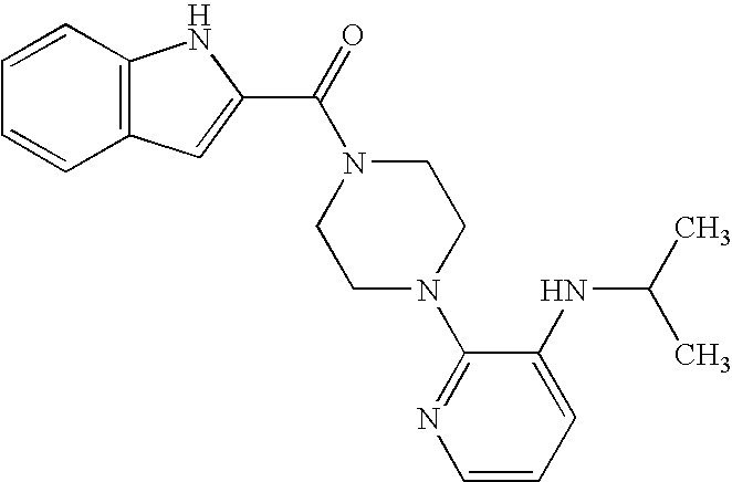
C1=CC2=C(C=C1)NC(C(=O)N1CCN(C3=NC=CC=C3NC(C)C)CC1)=C2
